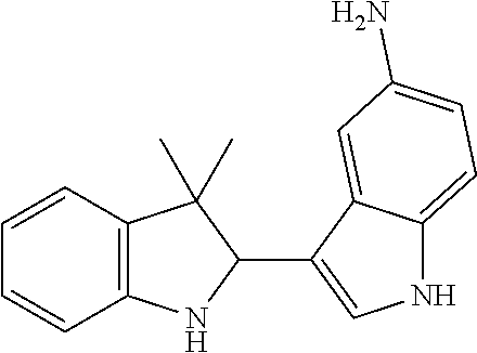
C12=C(C=CC=C1)C(C)(C)C(C1=CNC3=CC=C(N)C=C13)N2
